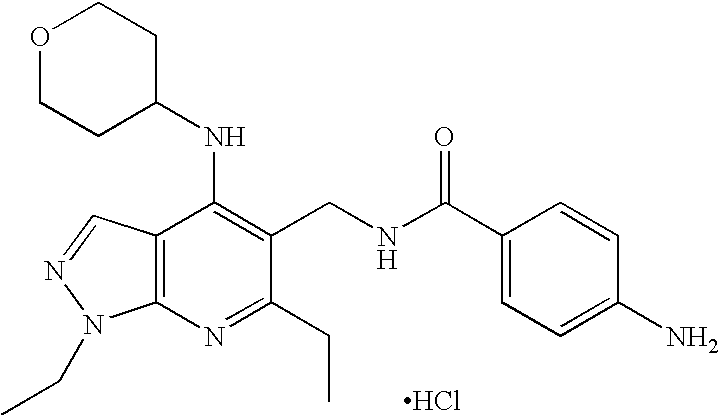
C12=C(N=C(CC)C(CNC(=O)C3=CC=C(N)C=C3)=C1NC1CCOCC1)N(CC)N=C2.Cl
